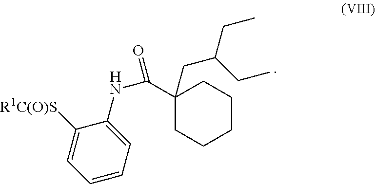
[R1C(O)S]C1=CC=CC=C1NC(=O)C1(CC(CC)CC)CCCCC1
